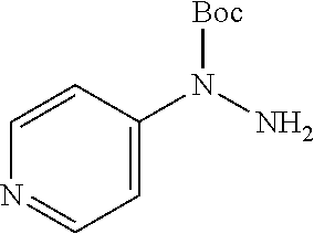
C1=CC(N(N)[Boc])=CC=N1
